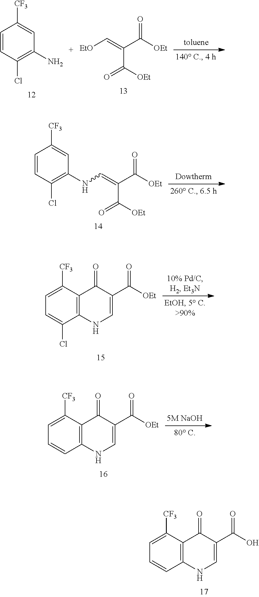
C12=C(C=CC=C1[CF3])NC=C(C(O)=O)C2=O.C1=CC(Cl)=C(N)C=C1[CF3].[EtO]C=C(C([OEt])=O)C([OEt])=O.C1=CC(Cl)=C(NC=C(C([OEt])=O)C([OEt])=O)C=C1[CF3].C12=C(C(Cl)=CC=C1[CF3])NC=C(C([OEt])=O)C2=O.C12=C(C=CC=C1[CF3])NC=C(C([OEt])=O)C2=O
